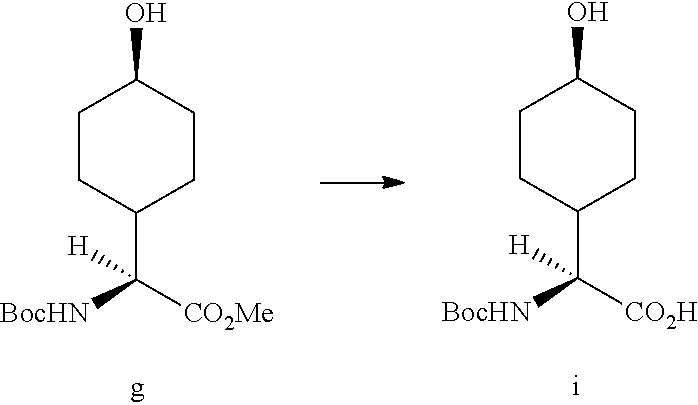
C1(O)CCC(C([CO2Me])([BocHN])[H])CC1.C1(O)CCC(C([CO2H])([BocHN])[H])CC1
